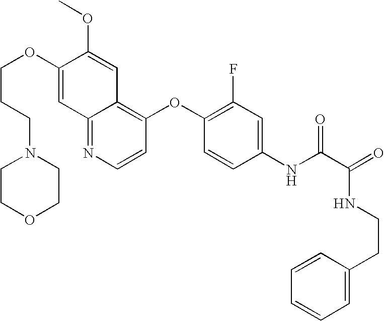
C12=NC=CC(OC3=C(F)C=C(NC(C(=O)NCCC4=CC=CC=C4)=O)C=C3)=C1C=C(OC)C(OCCCN1CCOCC1)=C2
